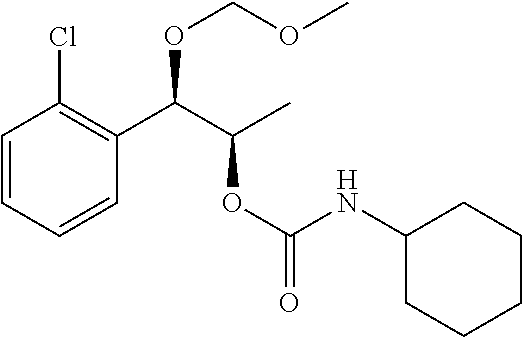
C1=CC=CC(C(C(C)OC(=O)NC2CCCCC2)OCOC)=C1Cl
